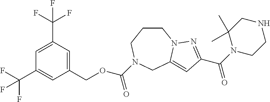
C1CCN(C(OCC2=CC(C(F)(F)F)=CC(C(F)(F)F)=C2)=O)CC2=CC(C(N3CCNCC3(C)C)=O)=NN12
